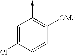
C1=C(Cl)C=CC([OMe])=C1->C
